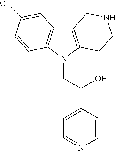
C12=C(N(CC(C3=CC=NC=C3)O)C3=C1C=C(Cl)C=C3)CCNC2
